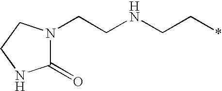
C1(=O)N(CCNCC*)CCN1
